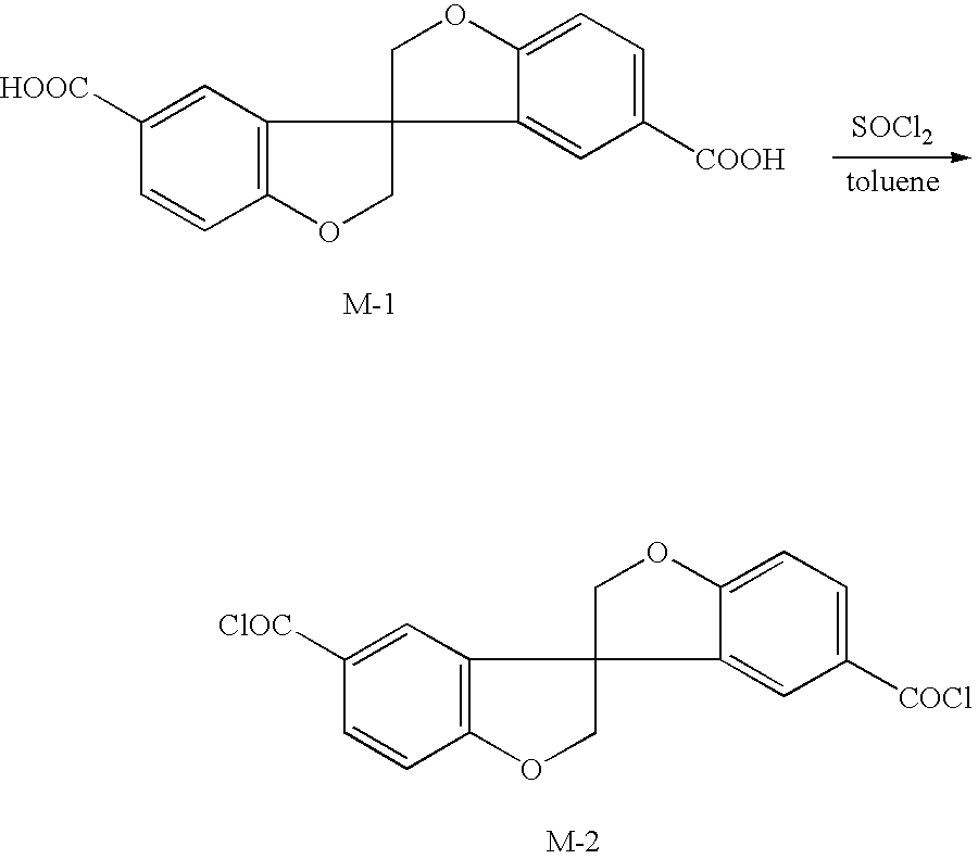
C1([HOOC])=CC2=C(C=C1)OCC21C2=CC([COOH])=CC=C2OC1.[SOCl2].C1([ClOC])=CC2=C(C=C1)OCC21C2=CC([COCl])=CC=C2OC1
